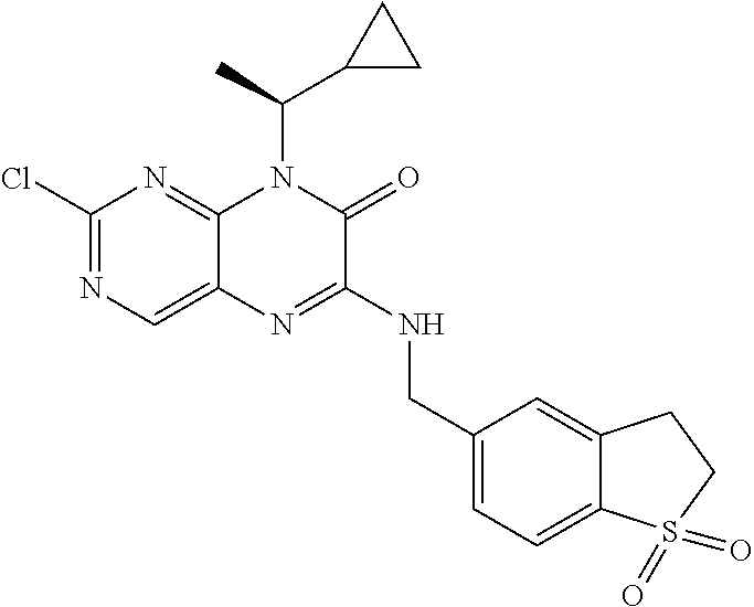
C1(Cl)=NC=C2C(=N1)N(C(C1CC1)C)C(=O)C(NCC1=CC=C3C(=C1)CCS3(=O)=O)=N2
